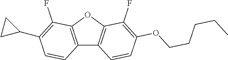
C12=C(OC3=C1C=CC(OCCCCC)=C3F)C(F)=C(C1CC1)C=C2
